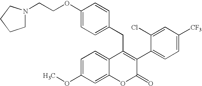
C1=C(OC)C=C2C(=C1)C(CC1=CC=C(OCCN3CCCC3)C=C1)=C(C1=CC=C([CF3])C=C1Cl)C(=O)O2
